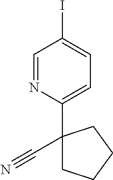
C1=NC(C2(C#N)CCCC2)=CC=C1I
